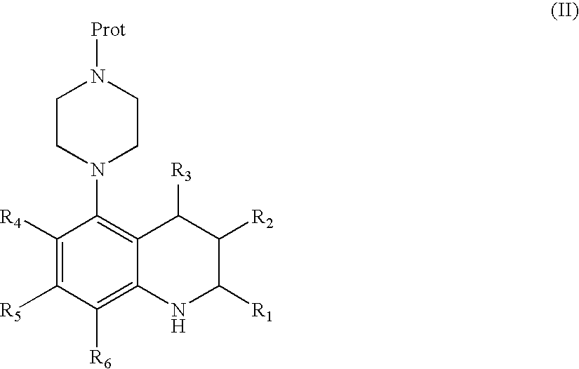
C1([R4])=C([R5])C([R6])=C2C(=C1N1CCN([Prot])CC1)C([R3])C([R2])C([R1])N2
